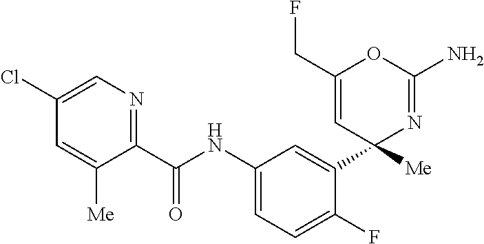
C1(C(NC2=CC=C(F)C(C3([Me])N=C(N)OC(CF)=C3)=C2)=O)=NC=C(Cl)C=C1[Me]
